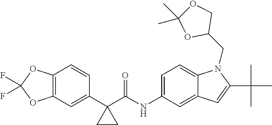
C12=C(C=C(C3(C(NC4=CC=C5C(=C4)C=C(C(C)(C)C)N5CC4COC(C)(C)O4)=O)CC3)C=C1)OC(F)(F)O2
